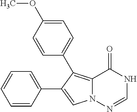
C1=CC(C2=CN3C(=C2C2=CC=C(OC)C=C2)C(=O)NC=N3)=CC=C1
